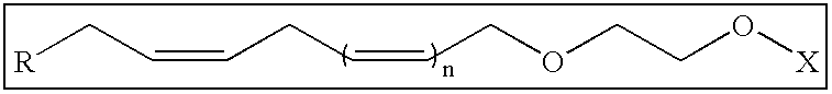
[R]CC=CCC=CCOCCO[X]
